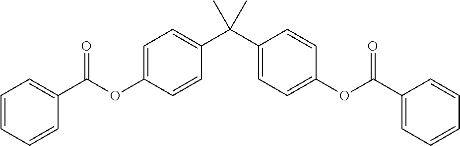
C1=CC=CC(C(OC2=CC=C(C(C3=CC=C(OC(C4=CC=CC=C4)=O)C=C3)(C)C)C=C2)=O)=C1
